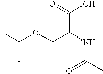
OC(=O)C(NC(C)=O)COC(F)F
